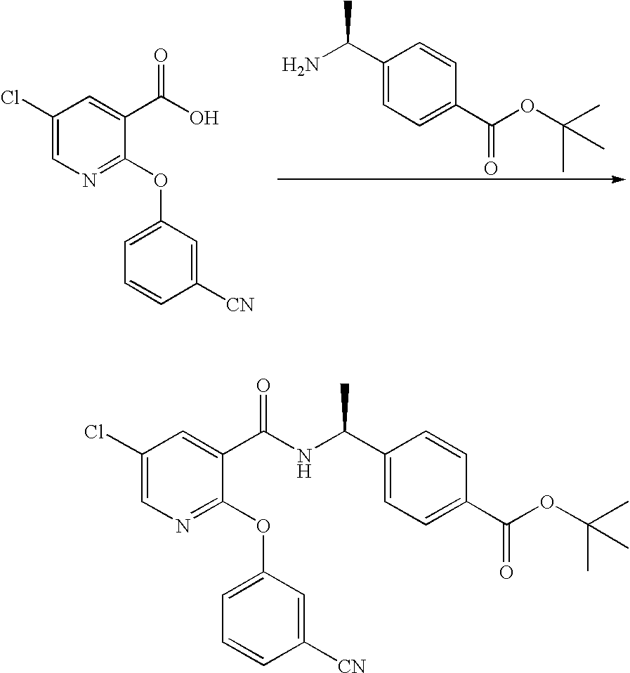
C1(C(N)C)=CC=C(C(OC(C)(C)C)=O)C=C1.C1(Cl)=CN=C(OC2=CC=CC([CN])=C2)C(C(O)=O)=C1.C1(Cl)=CN=C(OC2=CC=CC([CN])=C2)C(C(NC(C2=CC=C(C(OC(C)(C)C)=O)C=C2)C)=O)=C1
